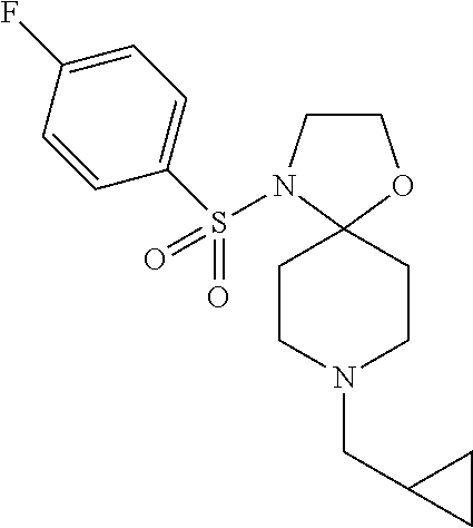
C1COC2(N1S(=O)(=O)C1=CC=C(F)C=C1)CCN(CC1CC1)CC2
